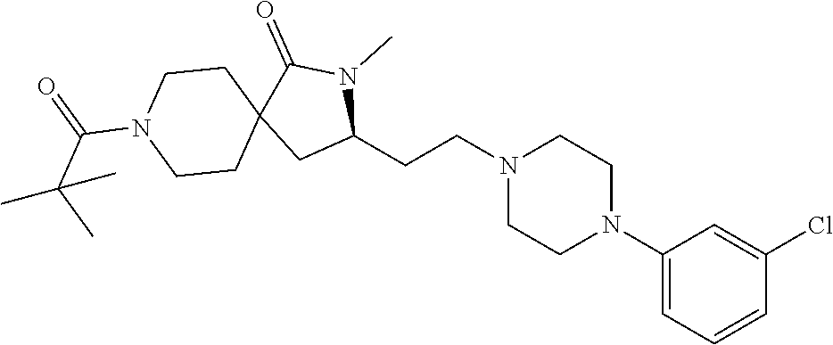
C1(CCN2CCN(C3=CC=CC(Cl)=C3)CC2)N(C)C(=O)C2(C1)CCN(C(=O)C(C)(C)C)CC2
